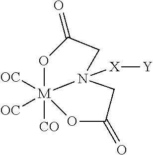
O1[M]2([CO])([OC])([OC])OC(=O)CN2([X][Y])CC1=O
